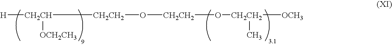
[H][CH2CH]([OCH2CH3])[CH2CH2]O[CH2CH2]O[CH2CH2]([OCH3])C
